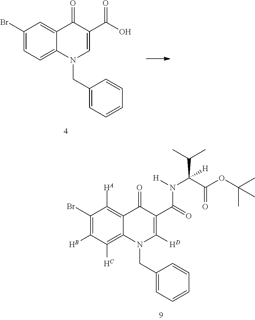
C1(Br)=C(B)C(C)=C2C(=C1[HA])C(=O)C(C(=O)N(C(C(OC(C)(C)C)=O)(C(C)C)[H])[H])=C([H])N2CC1=CC=CC=C1.C1(Br)=CC=C2C(=C1)C(=O)C(C(O)=O)=CN2CC1=CC=CC=C1
